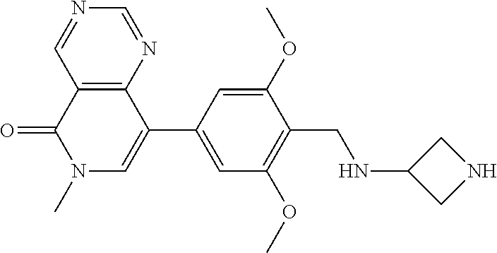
O=C1C2=C(C(C3=CC(OC)=C(CNC4CNC4)C(OC)=C3)=CN1C)N=CN=C2
